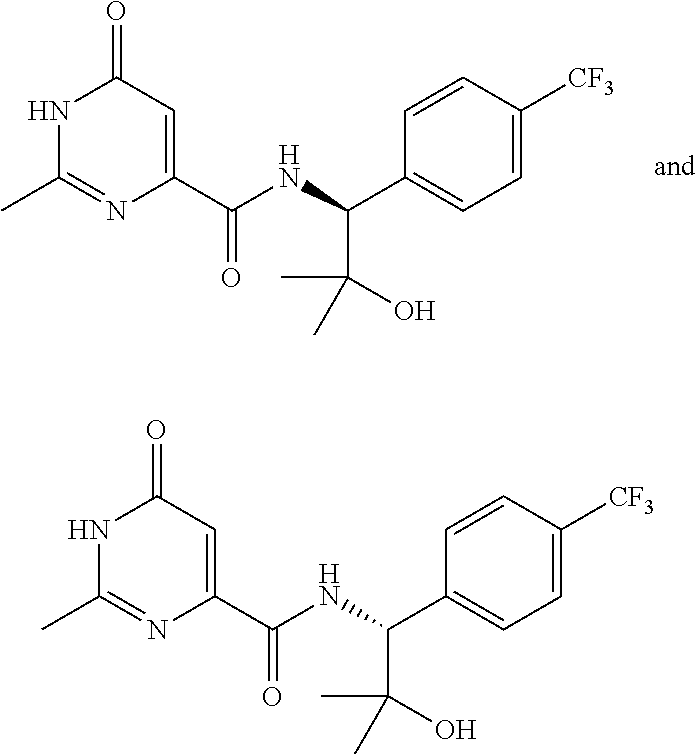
N1C(C)=NC(C(NC(C2=CC=C([CF3])C=C2)C(C)(O)C)=O)=CC1=O.N1C(C)=NC(C(NC(C2=CC=C([CF3])C=C2)C(C)(O)C)=O)=CC1=O
